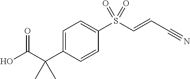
C1=C(C(C(O)=O)(C)C)C=CC(S(C=CC#N)(=O)=O)=C1
